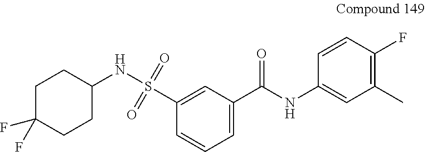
C1(NS(=O)(=O)C2=CC(C(NC3=CC(C)=C(F)C=C3)=O)=CC=C2)CCC(F)(F)CC1
